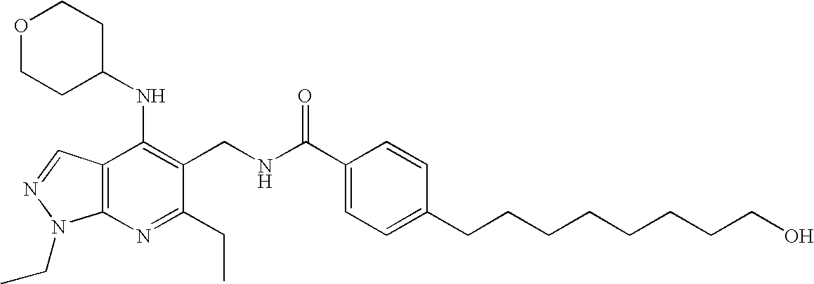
O1CCC(NC2=C(CNC(C3=CC=C(CCCCCCCCO)C=C3)=O)C(CC)=NC3=C2C=NN3CC)CC1
